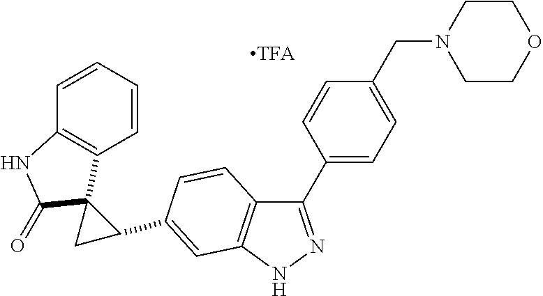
C1C(C2=CC3=C(C(C4=CC=C(CN5CCOCC5)C=C4)=NN3)C=C2)C12C1=C(C=CC=C1)NC2=O
